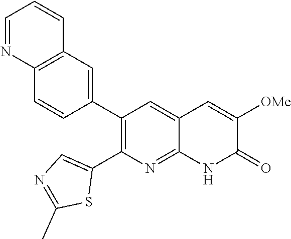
C12=C(C=C(C3=C(C4=CN=C(C)S4)N=C4C(=C3)C=C([OMe])C(=O)N4)C=C1)C=CC=N2
